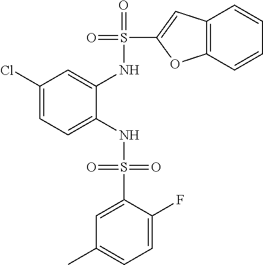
C1(Cl)=CC=C(NS(=O)(=O)C2=CC(C)=CC=C2F)C(NS(=O)(C2=CC3=C(O2)C=CC=C3)=O)=C1
